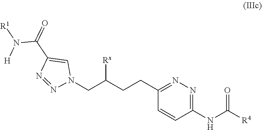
N1=C(CCC(CN2C=C(C(N([H])[R1])=O)N=N2)[Rx])C=CC(NC([R4])=O)=N1
